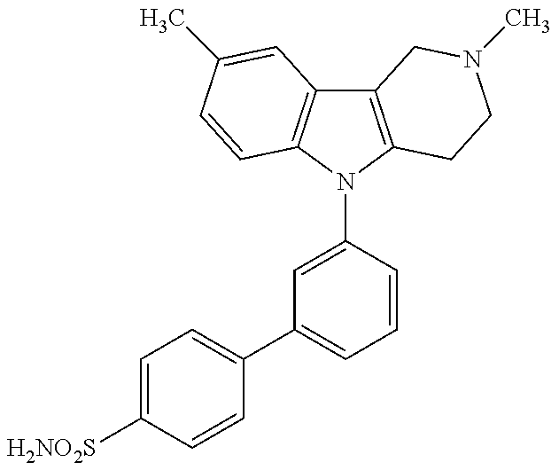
C12=C(N(C3=CC(C4=CC=C([H2NO2S])C=C4)=CC=C3)C3=C1C=C(C)C=C3)CCN(C)C2
